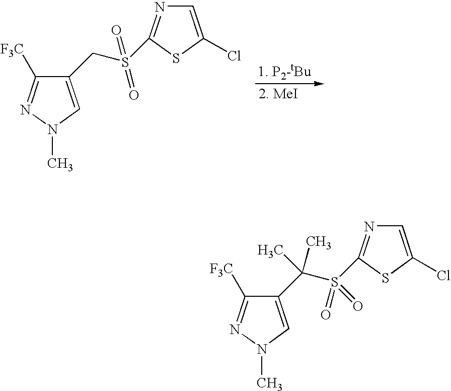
C1(CS(C2=NC=C(Cl)S2)(=O)=O)=CN(C)N=C1[F3C].C1(C(S(C2=NC=C(Cl)S2)(=O)=O)(C)C)=CN(C)N=C1[F3C]
